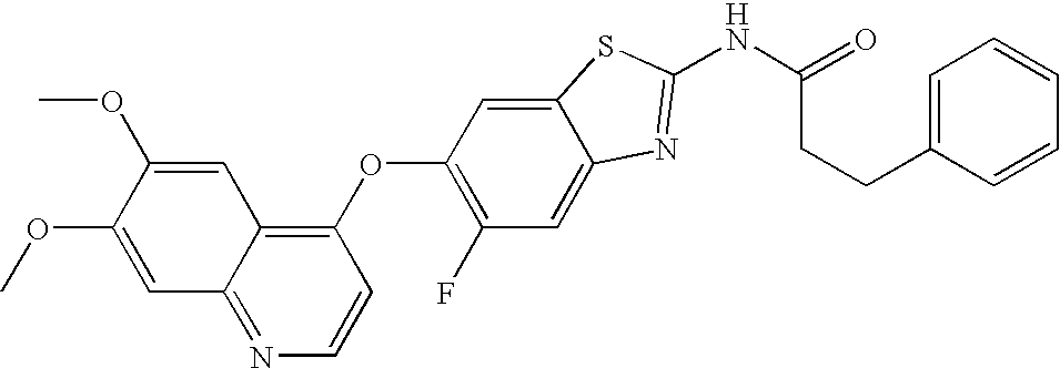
C1(OC2=C(F)C=C3C(=C2)SC(NC(=O)CCC2=CC=CC=C2)=N3)=C2C(=NC=C1)C=C(OC)C(OC)=C2
